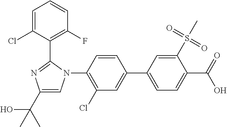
C1=C(C2=CC(Cl)=C(N3C=C(C(C)(O)C)N=C3C3=C(F)C=CC=C3Cl)C=C2)C=C(S(=O)(=O)C)C(C(O)=O)=C1
